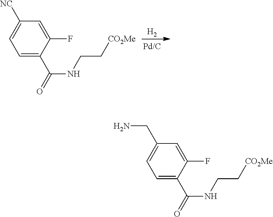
C1=C(C(=O)NCC[CO2Me])C(F)=CC([NC])=C1.[H2].C1=C(C(=O)NCC[CO2Me])C(F)=CC(CN)=C1
